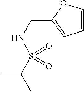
C1=COC(CNS(C(C)C)(=O)=O)=C1
